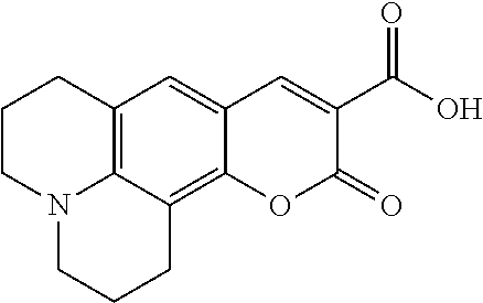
C1CN2C3=C(C1)C=C1C(=C3CCC2)OC(=O)C(C(O)=O)=C1
